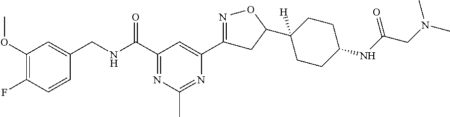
C1(OC)=C(F)C=CC(CNC(C2=NC(C)=NC(C3=NOC(C4([H])CCC(NC(CN(C)C)=O)CC4)C3)=C2)=O)=C1
